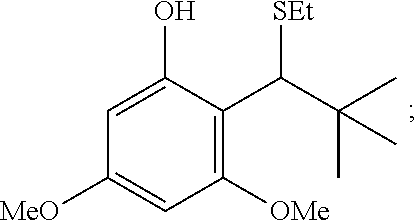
C1([MeO])=CC([OMe])=C(C([SEt])C(C)(C)C)C(O)=C1
